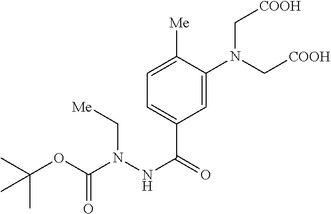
C1=C(N(C[COOH])C[COOH])C([Me])=CC=C1C(=O)NN(C(OC(C)(C)C)=O)C[Me]
